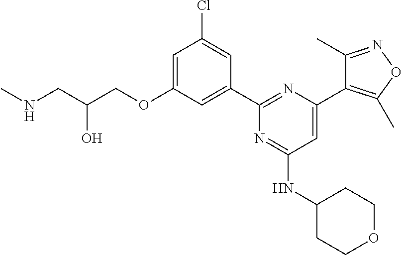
C1=C(OCC(CNC)O)C=C(C2=NC(C3=C(C)ON=C3C)=CC(NC3CCOCC3)=N2)C=C1Cl
